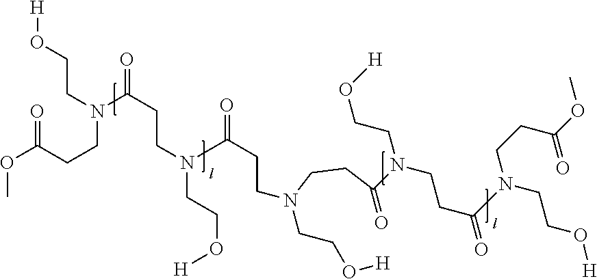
COC(CCN(CCO[H])C(CCN(CCO[H])C(CCN(CCO[H])CCC(=O)N(CCC(N(CCO[H])CCC(=O)OC)=O)CCO[H])=O)=O)=O
